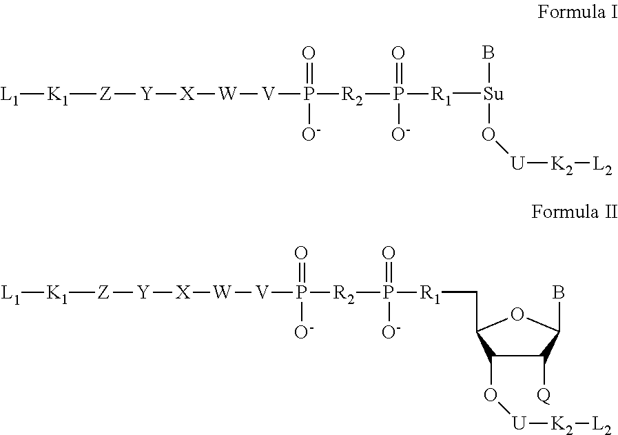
C1([Q])C(O[U][K2][L2])C(C[R1]P([R2]P([V][W][X][Y][Z][K1][L1])(=O)[O-])(=O)[O-])OC1B.[Su]([R1]P([R2]P([V][W][X][Y][Z][K1][L1])(=O)[O-])(=O)[O-])(O[U][K2][L2])B
